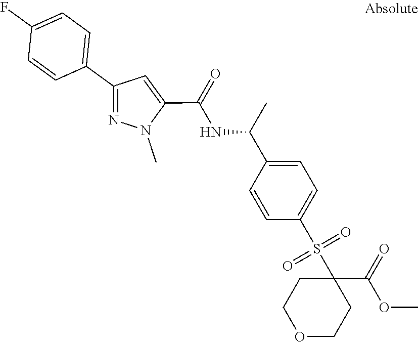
N1=C(C2=CC=C(F)C=C2)C=C(C(=O)NC(C2=CC=C(S(=O)(=O)C3(C(OC)=O)CCOCC3)C=C2)C)N1C
